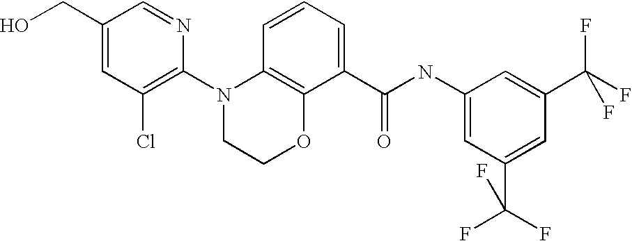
C1(N2CCOC3=C2C=CC=C3C(NC2=CC(C(F)(F)F)=CC(C(F)(F)F)=C2)=O)=C(Cl)C=C(CO)C=N1
